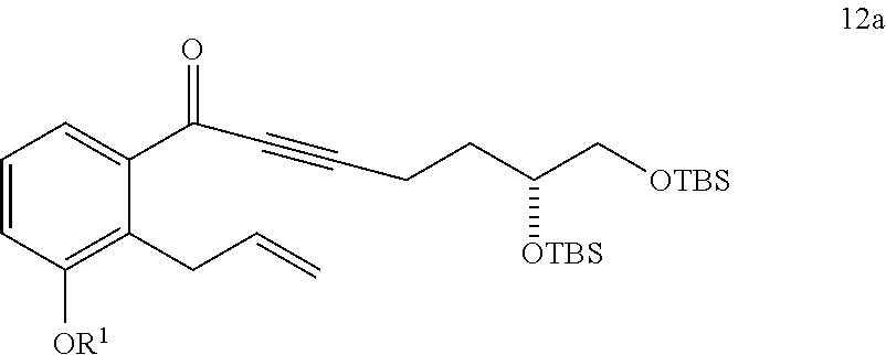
C(CCC(C[OTBS])[OTBS])#CC(C1=CC=CC([OR1])=C1CC=C)=O
